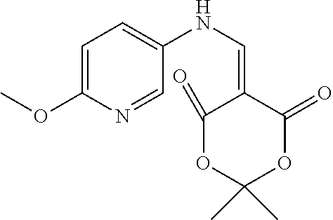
C1=C(OC)N=CC(NC=C2C(=O)OC(C)(C)OC2=O)=C1
